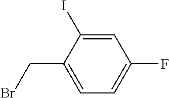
C1(CBr)=CC=C(F)C=C1I
